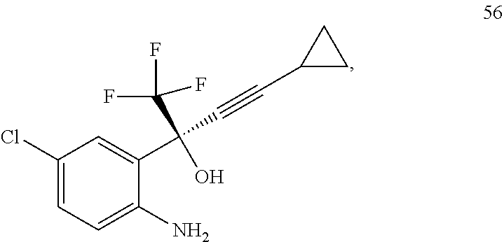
C1(Cl)=CC=C(N)C(C(C#CC2CC2)(C(F)(F)F)O)=C1
